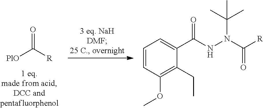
[PlO]C([R])=O.C1=CC(OC)=C(CC)C(C(NN(C([R])=O)C(C)(C)C)=O)=C1
